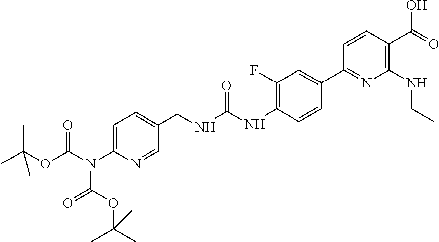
C1=C(N(C(=O)OC(C)(C)C)C(=O)OC(C)(C)C)N=CC(CNC(NC2=C(F)C=C(C3=NC(NCC)=C(C(=O)O)C=C3)C=C2)=O)=C1
